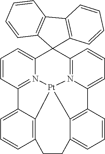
C1=CC2=N3C(=C1)C1(C4=N5[Pt]36C3=C(C=CC=C23)CCC2=CC=CC(=C62)C5=CC=C4)C2=C(C3=C1C=CC=C3)C=CC=C2
